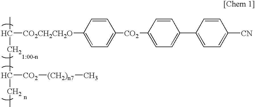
CC(CC(CC)[CO2][(CH2)n7]C)[CO2CH2CH2O]C1=CC=C([CO2]C2=CC=C(C3=CC=C([CN])C=C3)C=C2)C=C1
